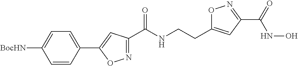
N1=C(C(NCCC2=CC(C(=O)NO)=NO2)=O)C=C(C2=CC=C([BocHN])C=C2)O1
